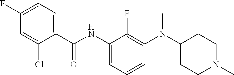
C1(C(NC2=CC=CC(N(C3CCN(C)CC3)C)=C2F)=O)=CC=C(F)C=C1Cl
